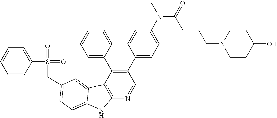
C(C1=CC=C2C(=C1)C1=C(N=CC(C3=CC=C(N(C(=O)CCCN4CCC(O)CC4)C)C=C3)=C1C1=CC=CC=C1)N2)S(=O)(=O)C1=CC=CC=C1
